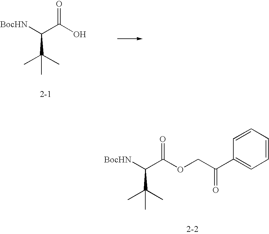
[BocHN]C(C(O)=O)C(C)(C)C.[BocHN]C(C(OCC(C1=CC=CC=C1)=O)=O)C(C)(C)C
